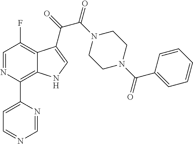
C1=NC(C2=CC=NC=N2)=C2C(=C1F)C(C(=O)C(N1CCN(C(C3=CC=CC=C3)=O)CC1)=O)=CN2
